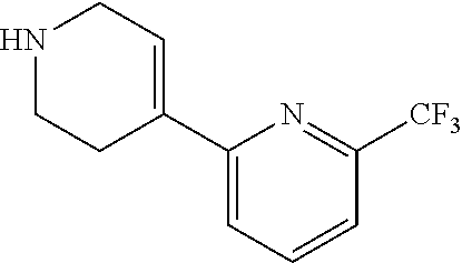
N1CCC(C2=CC=CC([CF3])=N2)=CC1
